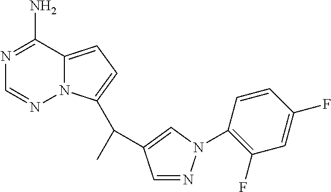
N1=C(N)C2=CC=C(C(C)C3=CN(C4=C(F)C=C(F)C=C4)N=C3)N2N=C1
